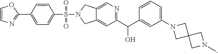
C1=COC(C2=CC=C(S(=O)(=O)N3CC4=CC(C(C5=CC(N6CC7(C6)CN(C)C7)=CC=C5)O)=NC=C4C3)C=C2)=N1
